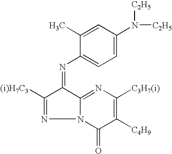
C1(=NC2=CC=C(N([C2H5])[C2H5])C=C2C)C([(i)H7C3])=NN2C1=NC([C3H7(i)])=C([C4H9])C2=O
